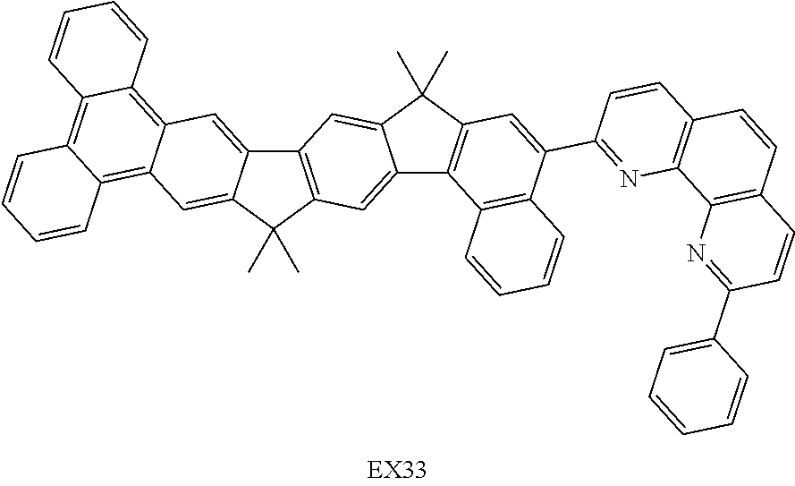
C12=C(C(C)(C)C3=CC4=C5C(=C6C(=C4C=C13)C=CC=C6)C=CC=C5)C=C1C(=C2)C(C)(C)C2=C1C1=C(C(C3=NC4=C(C=C3)C=CC3=C4N=C(C4=CC=CC=C4)C=C3)=C2)C=CC=C1
